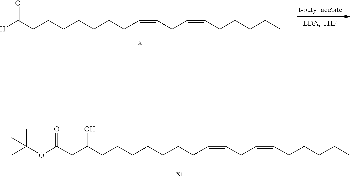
C(C(CCCCCCCC=CCC=CCCCCC)O)C(OC(C)(C)C)=O.[H]C(CCCCCCCC=CCC=CCCCCC)=O
